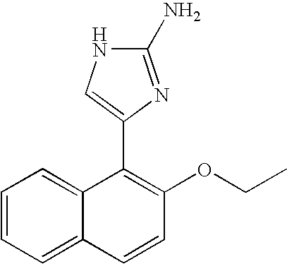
C1=CC=C2C(=C1)C(C1=CNC(N)=N1)=C(OCC)C=C2
